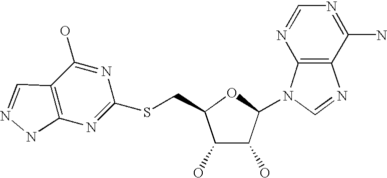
C1(O)C(O)C(N2C3=C(N=C2)C(N)=NC=N3)OC1CSC1=NC2=C(C(O)=N1)C=NN2
